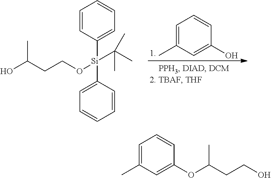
C1=C(C)C=C(O)C=C1.CC(CCO[Si](C1=CC=CC=C1)(C(C)(C)C)C1=CC=CC=C1)O.C1=C(C)C=C(OC(CCO)C)C=C1
